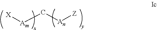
[X][Am]C[An][Z]
